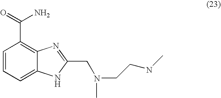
C1=CC=C2C(=C1C(=O)N)N=C(CN(C)CCNC)[N H]2
